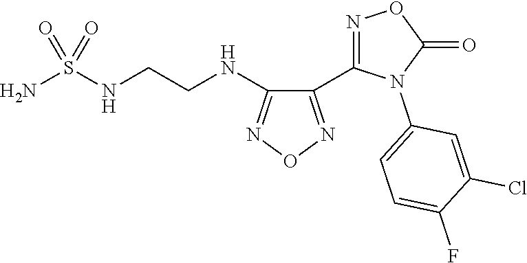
C1(C2=NOC(=O)N2C2=CC=C(F)C(Cl)=C2)=NON=C1NCCNS(N)(=O)=O
